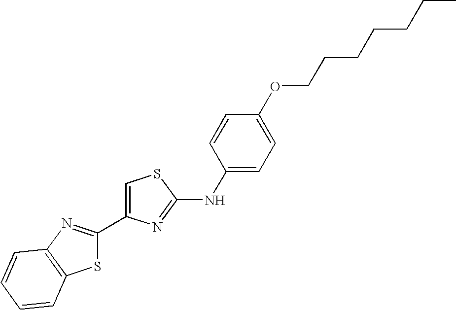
C1(C2=CSC(NC3=CC=C(OCCCCCCC)C=C3)=N2)=NC2=C(S1)C=CC=C2
